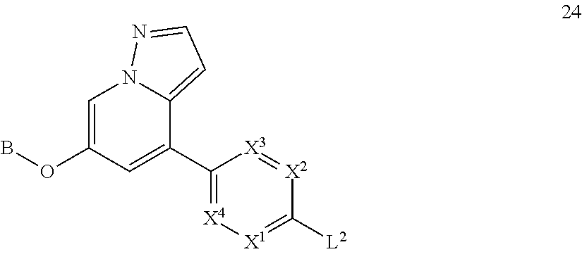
[L2]C1=[X1][X4]=C(C2=CC(OB)=CN3C2=CC=N3)[X3]=[X2]1
